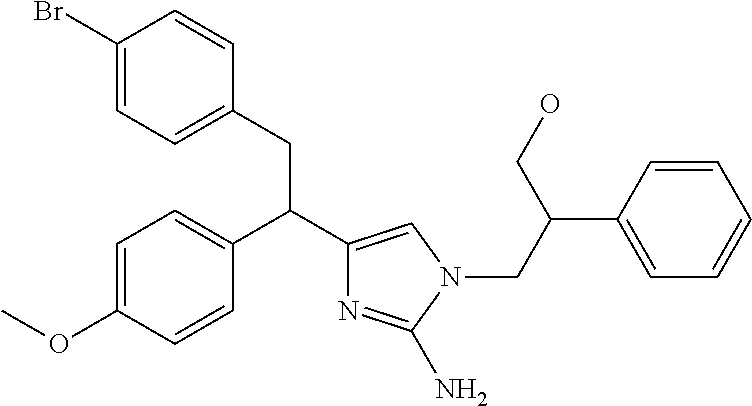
C1=C(OC)C=CC(C(C2=CN(CC(C3=CC=CC=C3)CO)C(N)=N2)CC2=CC=C(Br)C=C2)=C1
